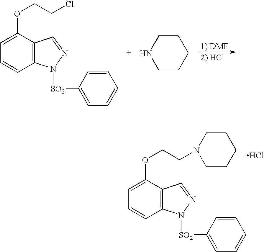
C12=C(C(OCCCl)=CC=C1)C=NN2[SO2]C1=CC=CC=C1.C1CCCCN1.C12=C(C(OCCN3CCCCC3)=CC=C1)C=NN2[SO2]C1=CC=CC=C1.Cl
